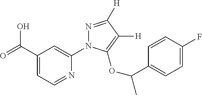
OC(C1=CC=NC(N2N=C([H])C([H])=C2OC(C2=CC=C(F)C=C2)C)=C1)=O
